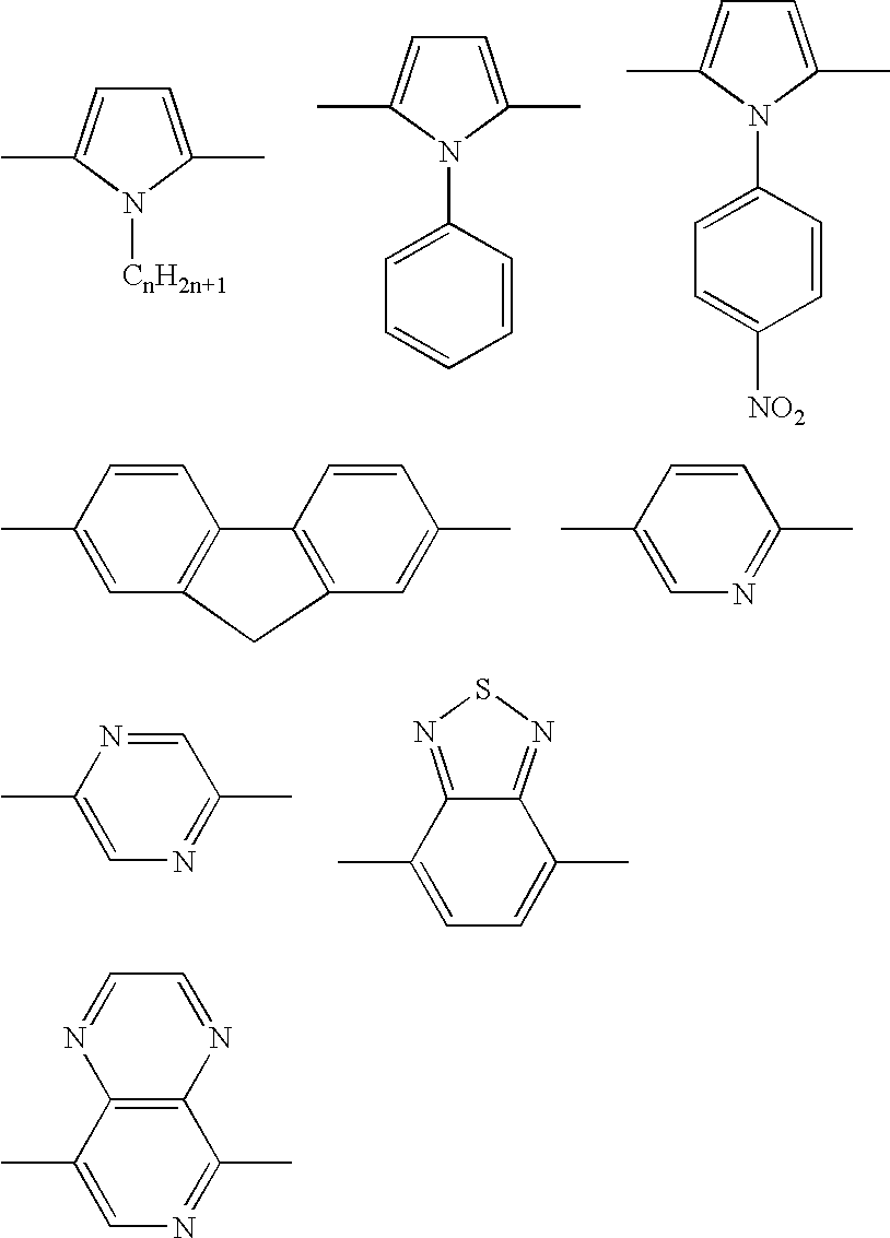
C1=C(C)N([CnH2n+1])C(C)=C1.C1=C(C)N(C2=CC=CC=C2)C(C)=C1.C1=C(C)N(C2=CC=C([NO2])C=C2)C(C)=C1.C1=CC(C)=CC2=C1C1=C(C=C(C)C=C1)C2.CC1=CN=C(C)C=C1.CC1=CN=C(C)C=N1.C12=NSN=C1C(C)=CC=C2C.C12=C(C(C)=NC=C1C)N=CC=N2
